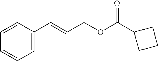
C1=C(C=CCOC(C2CCC2)=O)C=CC=C1
